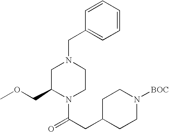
C1=CC(CN2CC(COC)N(C(CC3CCN([BOC])CC3)=O)CC2)=CC=C1
